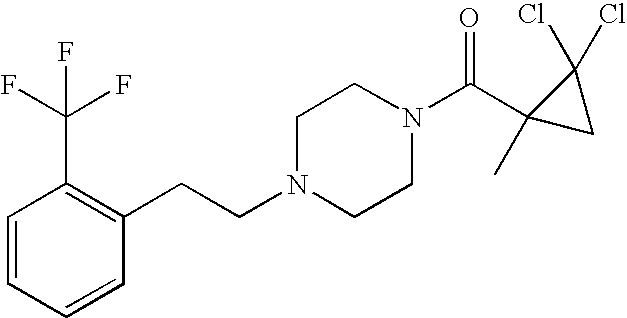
C1=CC=CC(CCN2CCN(C(C3(C)CC3(Cl)Cl)=O)CC2)=C1C(F)(F)F
